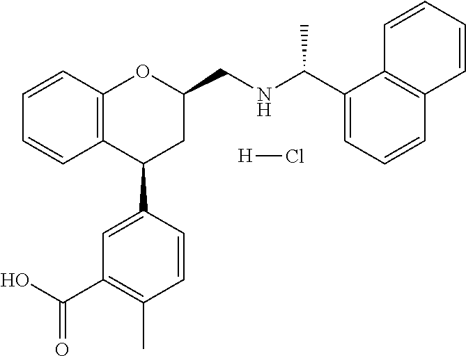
C1=CC2=C(C=C1)C(C1=CC(C(O)=O)=C(C)C=C1)CC(CNC(C1=CC=CC3=C1C=CC=C3)C)O2.[H]Cl
